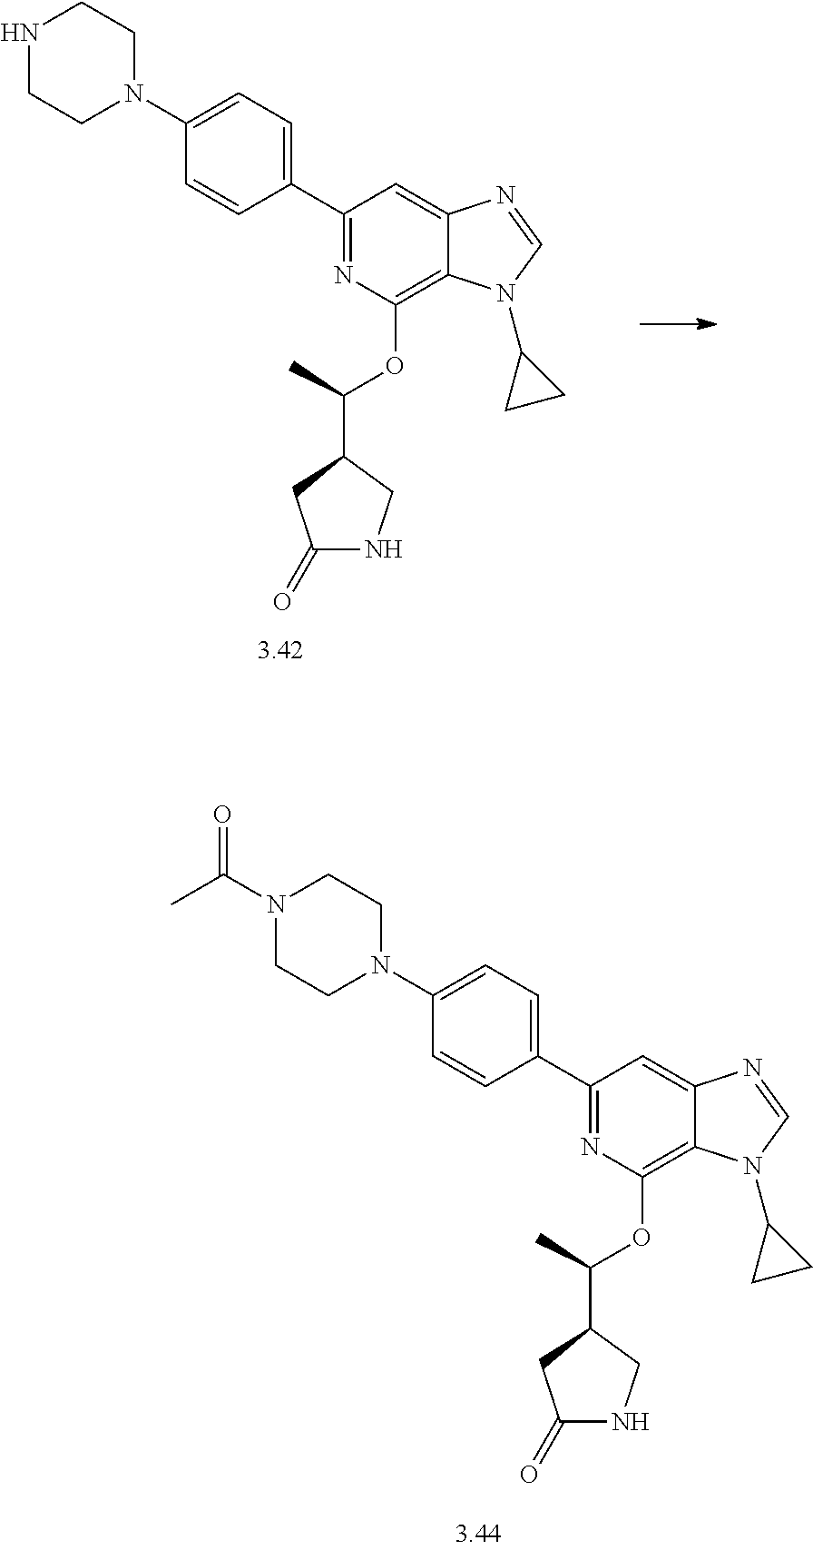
C1=C(N2CCN(C(C)=O)CC2)C=CC(C2=NC(OC(C3CC(=O)NC3)C)=C3C(=C2)N=CN3C2CC2)=C1.C1=C(N2CCNCC2)C=CC(C2=NC(OC(C3CC(=O)NC3)C)=C3C(=C2)N=CN3C2CC2)=C1
